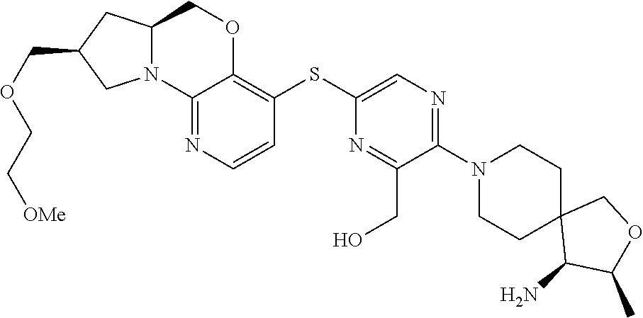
C12(C(N)C(C)OC1)CCN(C1=NC=C(SC3=C4OCC5N(C4=NC=C3)CC(COCC[OMe])C5)N=C1CO)CC2
